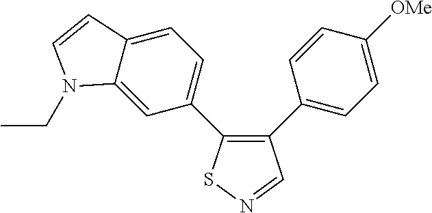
C1(C2=CC=C([OMe])C=C2)=C(C2=CC=C3C(=C2)N(CC)C=C3)SN=C1
